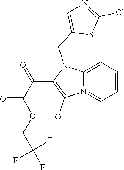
[N+]12=CC=CC=C1N(CC1=CN=C(Cl)S1)C(C(C(OCC(F)(F)F)=O)=O)=C2[-O]
